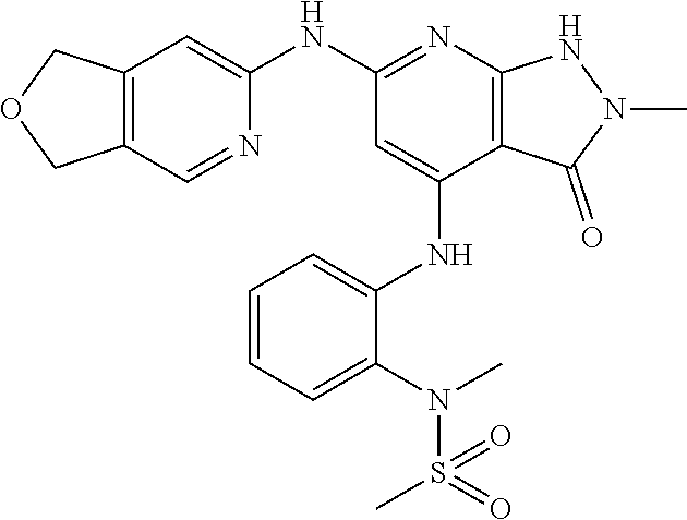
C1(NC2=NC3=C(C(NC4=CC=CC=C4N(S(=O)(C)=O)C)=C2)C(=O)N(C)N3)=CC2=C(C=N1)COC2
